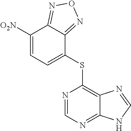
C1(SC2=C3C(=NC=N2)NC=N3)=CC=C([O2N])C2=NON=C12
